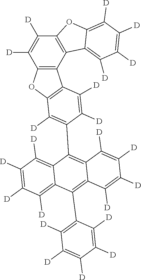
C1([D])=C([D])C([D])=C2C(=C1[D])C(C1=C([D])C3=C(C([D])=C1[D])C1=C(O3)C([D])=C([D])C3=C1C1=C([D])C([D])=C([D])C([D])=C1O3)=C1C(=C2C2=C([D])C([D])=C([D])C([D])=C2[D])C([D])=C([D])C([D])=C1[D]
